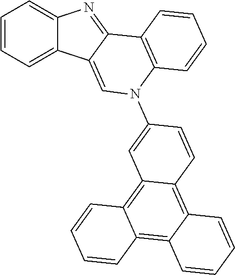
C1=CC=C2C(=C1)N=C1C2=CN(C2=CC3=C4C(=C5C(=C3C=C2)C=CC=C5)C=CC=C4)C2=C1C=CC=C2
